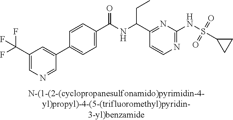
C1(C(NC(C2=NC(NS(C3CC3)(=O)=O)=NC=C2)CC)=O)=CC=C(C2=CC(C(F)(F)F)=CN=C2)C=C1
